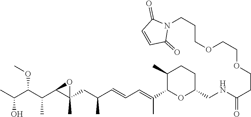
CC(C(C(C1C(CC(C=CC=C(C)C2OC(CNC(CCOCCOCCCN3C(=O)C=CC3=O)=O)CCC2C)C)(C)O1)C)OC)O
